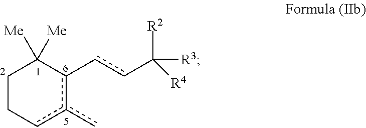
C1Ccc(c)c(-ccC([R2])([R3])[R4])C1([Me])[Me]
